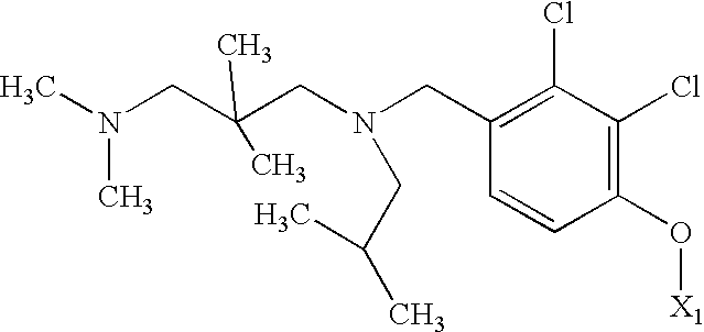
N(CC1=C(Cl)C(Cl)=C(O[X1])C=C1)(CC(CN(C)C)(C)C)CC(C)C
